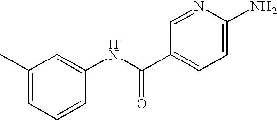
N1=CC(C(NC2=CC(C)=CC=C2)=O)=CC=C1N
